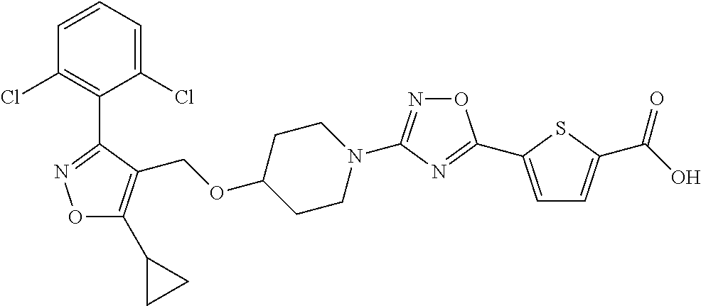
O1C(C2CC2)=C(COC2CCN(C3=NOC(C4=CC=C(C(O)=O)S4)=N3)CC2)C(C2=C(Cl)C=CC=C2Cl)=N1
